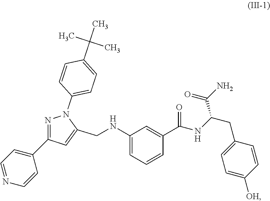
C1(NCC2=CC(C3=CC=NC=C3)=NN2C2=CC=C(C(C)(C)C)C=C2)=CC=CC(C(=O)NC(CC2=CC=C([OH])C=C2)C(=O)N)=C1
